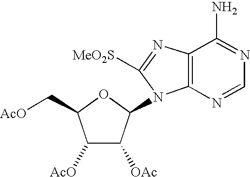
C1([AcO])C([OAc])C(N2C3=C(N=C2[MeO2S])C(N)=NC=N3)OC1C[AcO]
